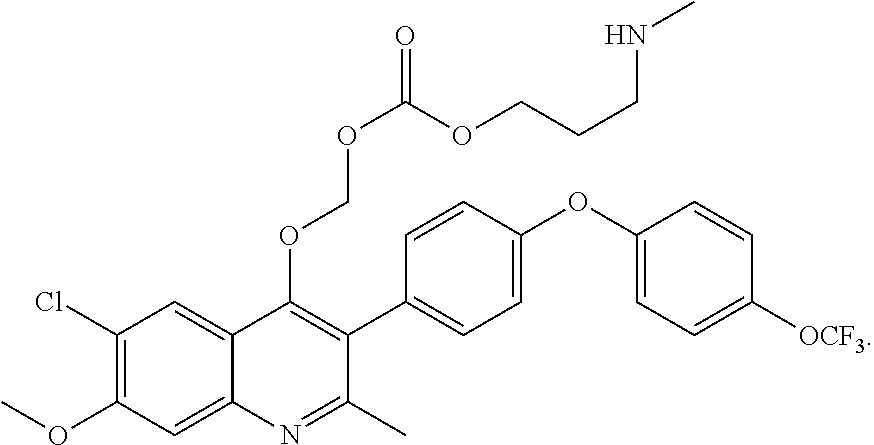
C1(Cl)=C(OC)C=C2C(=C1)C(OCOC(=O)OCCCNC)=C(C1=CC=C(OC3=CC=C([OCF3])C=C3)C=C1)C(C)=N2
